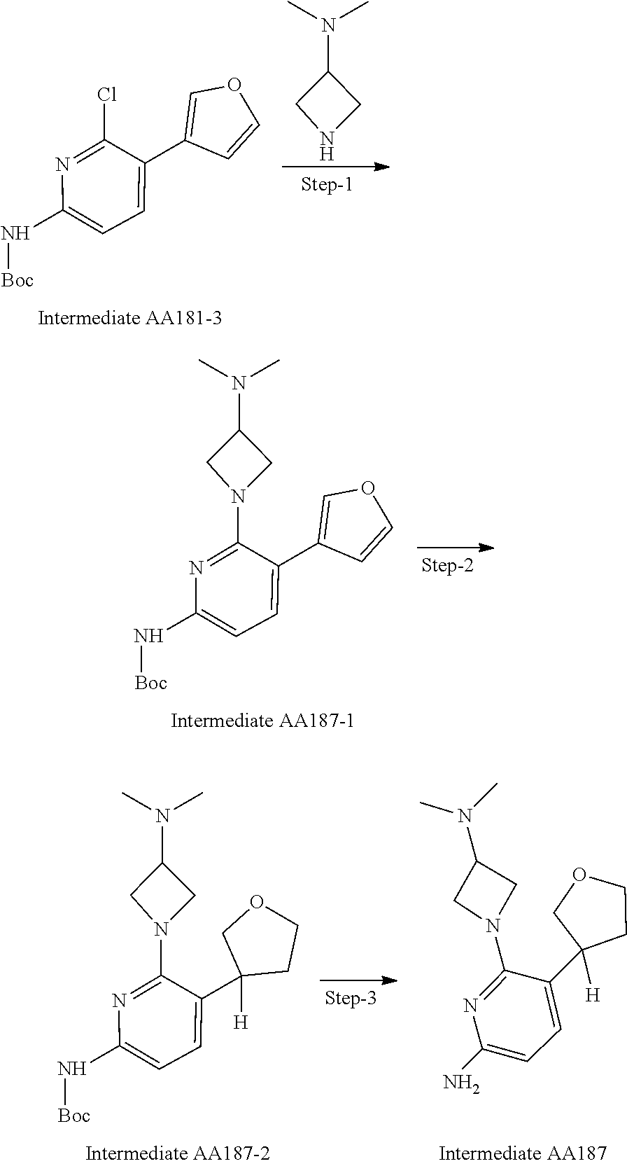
C1(N(C)C)CNC1.N(C1=CC=C(C2=COC=C2)C(Cl)=N1)[Boc].C1(N(C)C)CN(C2=NC(N[Boc])=CC=C2C2=COC=C2)C1.C1(N(C)C)CN(C2=NC(N[Boc])=CC=C2C2([H])CCOC2)C1.C1(N(C)C)CN(C2=NC(N)=CC=C2C2([H])CCOC2)C1
